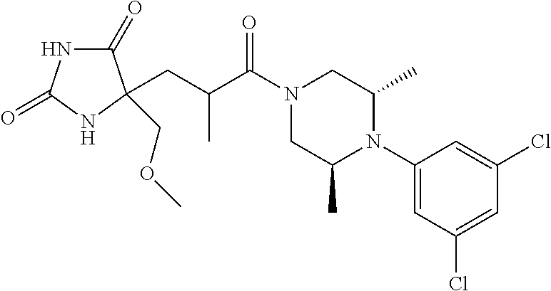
C1(=O)NC(=O)NC1(COC)CC(C(N1CC(C)N(C2=CC(Cl)=CC(Cl)=C2)C(C)C1)=O)C
